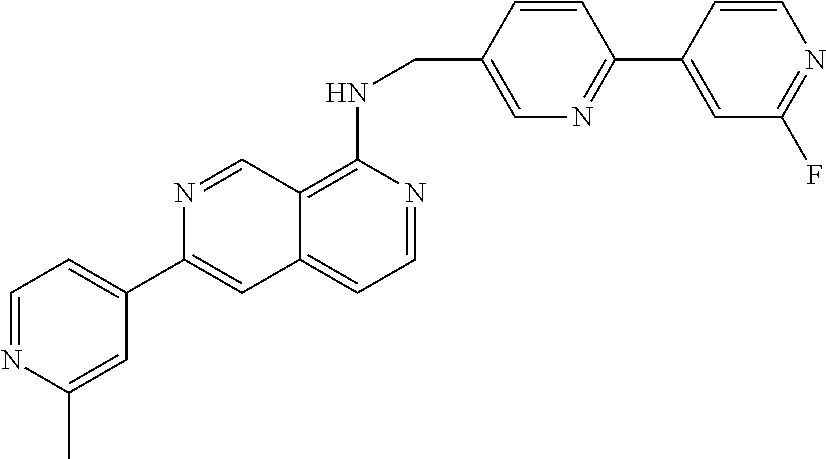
C1=NC(C)=CC(C2=CC3=CC=NC(NCC4=CN=C(C5=CC(F)=NC=C5)C=C4)=C3C=N2)=C1
